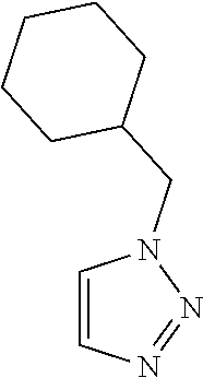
C1=CN=NN1CC1CCCCC1
